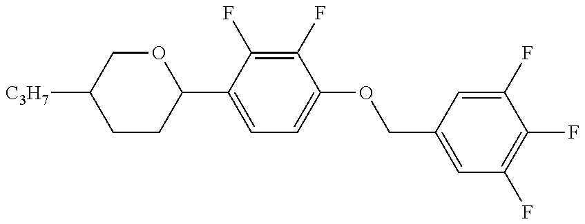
C1CC(C2=CC=C(OCC3=CC(F)=C(F)C(F)=C3)C(F)=C2F)OCC1[C3H7]
